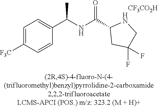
C1=C([F3C])C=CC(C(NC(=O)C2CC(F)(F)CN2)C)=C1.[CF3CO2H]
